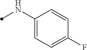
C1(NC)=CC=C(F)C=C1
